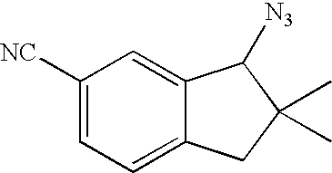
C1([NC])=CC=C2C(=C1)C([N3])C(C)(C)C2
